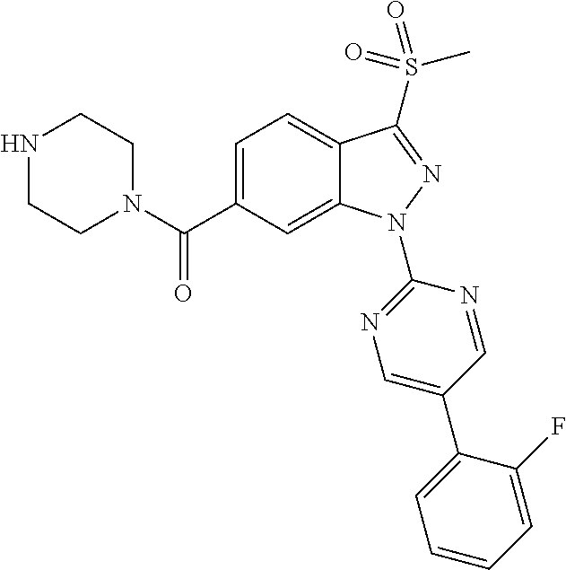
C12=CC=C(C(N3CCNCC3)=O)C=C1N(C1=NC=C(C3=CC=CC=C3F)C=N1)N=C2S(C)(=O)=O
